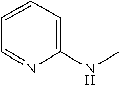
C1=C(NC)N=CC=C1
